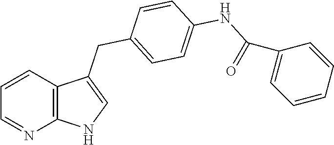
C1=CC2=C(N=C1)NC=C2CC1=CC=C(NC(=O)C2=CC=CC=C2)C=C1
